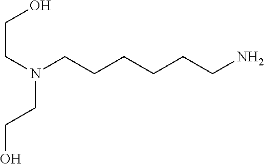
C(N(CCCCCCN)CCO)CO
